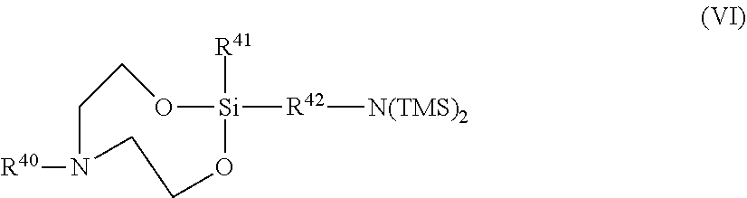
[R41][Si]1([R42][N(TMS)2])OCCN([R40])CCO1
